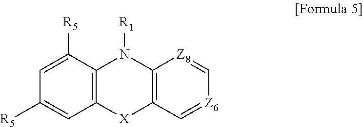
C12=C([X]C3=C(N1[R1])[Z8]=C[Z6]=C3)C=C([R5])C=C2[R5]
